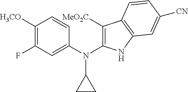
C1([H3CO])=C(F)C=C(N(C2=C([MeO2C])C3=C(N2)C=C([CN])C=C3)C2CC2)C=C1
